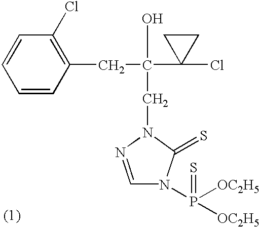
C1=CC=CC(CC(C2(Cl)CC2)(O)CN2C(=S)N(P([OC2H5])([OC2H5])=S)C=N2)=C1Cl
